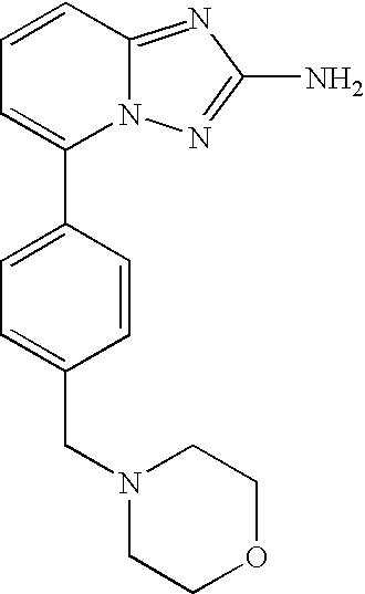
C1=CC2=NC(N)=NN2C(C2=CC=C(CN3CCOCC3)C=C2)=C1
